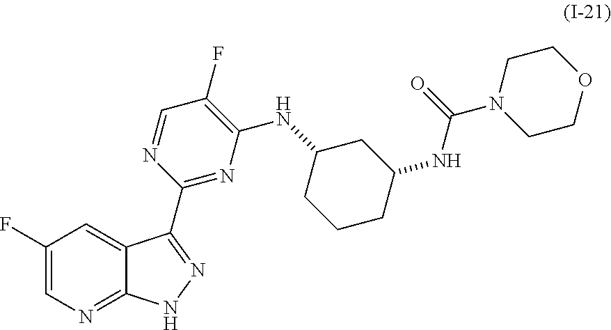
C1(F)=CN=C2C(=C1)C(C1=NC(NC3CCCC(NC(=O)N4CCOCC4)C3)=C(F)C=N1)=NN2
